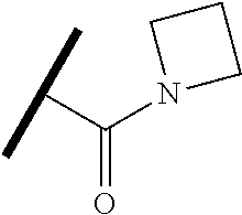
C(N1CCC1)(C(C)C)=O
